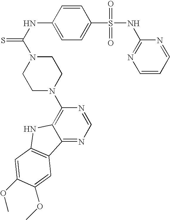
C1=C(S(=O)(=O)NC2=NC=CC=N2)C=CC(NC(=S)N2CCN(C3=C4C(=NC=N3)C3=C(N4)C=C(OC)C(OC)=C3)CC2)=C1
